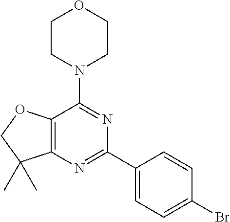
C1CN(C2=NC(C3=CC=C(Br)C=C3)=NC3=C2OCC3(C)C)CCO1
